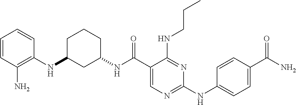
N(C(C1=CN=C(NC2=CC=C(C(N)=O)C=C2)N=C1NCCC)=O)C1CCCC(NC2=C(N)C=CC=C2)C1
